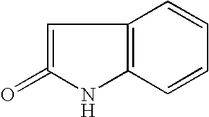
C1=C(=O)NC2=C1C=CC=C2
